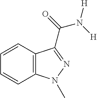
C1=CC2=C(C=C1)N(C)N=C2C(=O)N([H])[H]
